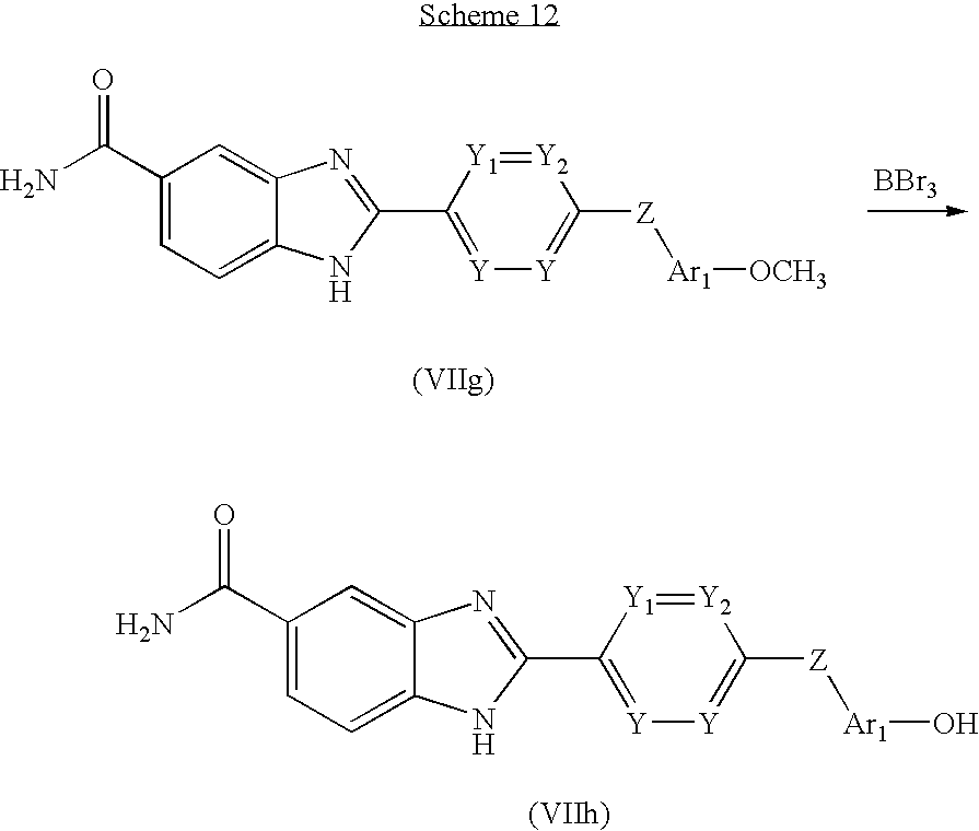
C1(C(N)=O)=CC=C2C(=C1)N=C(C1=[Y][Y]=C([Z][Ar1][OCH3])[Y2]=[Y1]1)N2.[BBr3].C1(C(N)=O)=CC=C2C(=C1)N=C(C1=[Y][Y]=C([Z][Ar1]O)[Y2]=[Y1]1)N2
